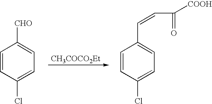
C1=CC(Cl)=CC=C1[CHO].[CH3COCO2Et].C1=CC(Cl)=CC=C1C=CC([COOH])=O
